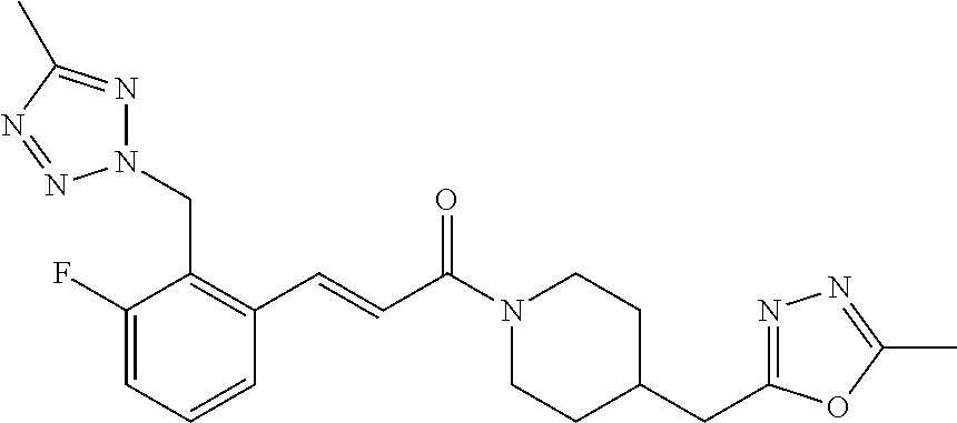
N1(CC2=C(C=CC(N3CCC(CC4=NN=C(C)O4)CC3)=O)C=CC=C2F)N=C(C)N=N1
